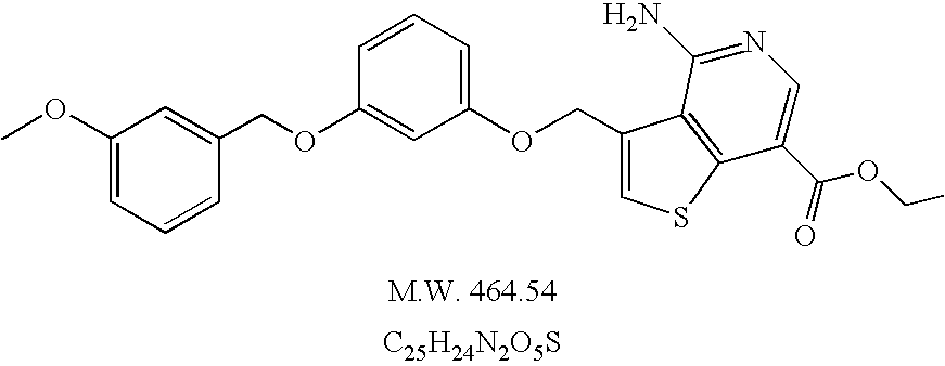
[C25H24N2O5S].C1(OC)=CC=CC(COC2=CC(OCC3=CSC4=C3C(N)=NC=C4C(=O)OCC)=CC=C2)=C1
